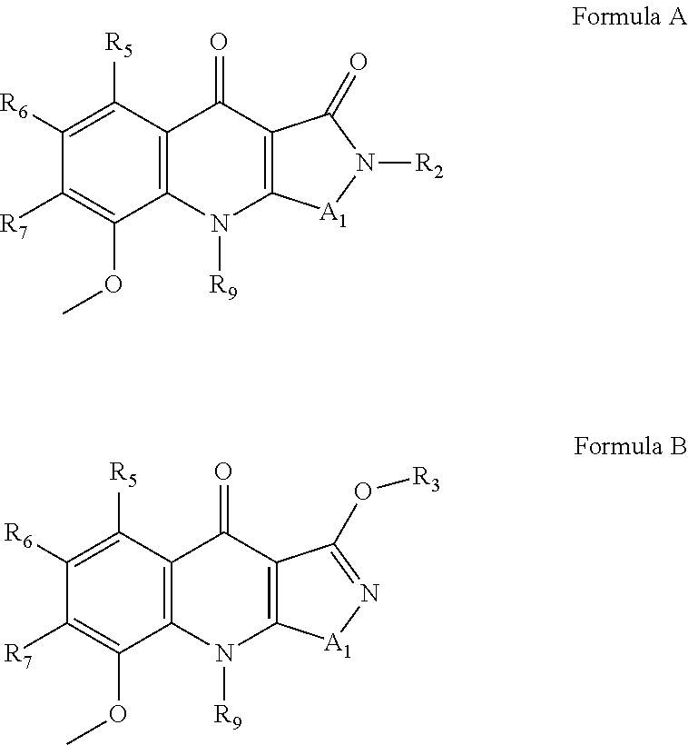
C1([R6])=C([R5])C2=C(C(OC)=C1[R7])N([R9])C1=C(C2=O)C(=O)N([R2])[A1]1.C1([R6])=C([R5])C2=C(C(OC)=C1[R7])N([R9])C1=C(C2=O)C(O[R3])=N[A1]1
